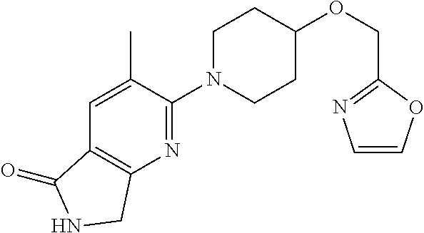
C(OC1CCN(C2=NC3=C(C=C2C)C(=O)NC3)CC1)C1=NC=CO1
